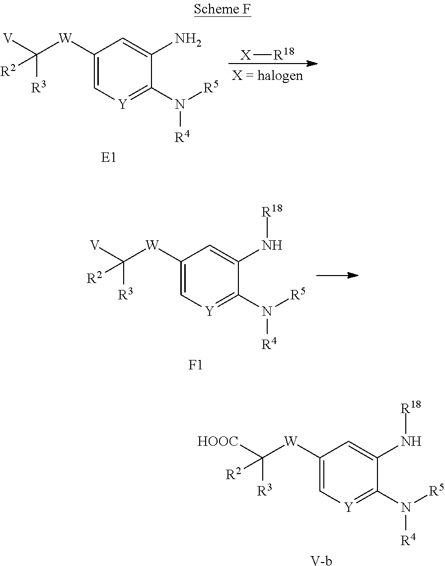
C1([W]C([V])([R3])[R2])=C[Y]=C(N([R5])[R4])C(N)=C1.[E1].[R18][X].C1([W]C([V])([R3])[R2])=C[Y]=C(N([R5])[R4])C(N[R18])=C1.[F1].C1([W]C([HOOC])([R3])[R2])=C[Y]=C(N([R5])[R4])C(N[R18])=C1.[V-b]
